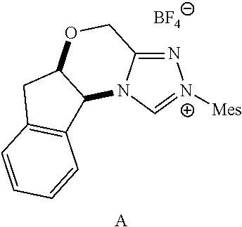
N1=C2N(C=[N+]1[Mes])C1C(OC2)CC2=C1C=CC=C2.[BF4].[A]
